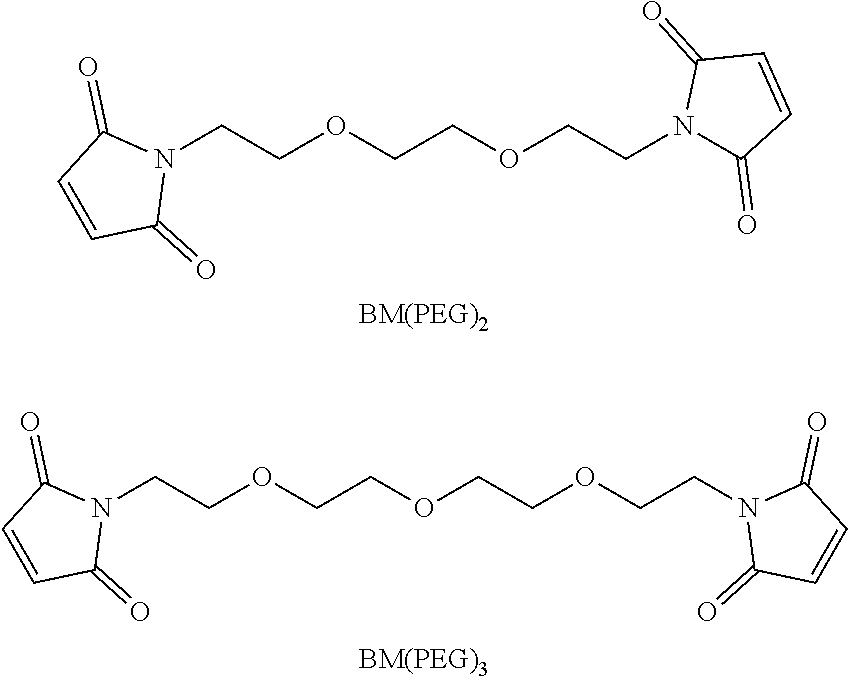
N1(CCOCCOCCOCCN2C(=O)C=CC2=O)C(=O)C=CC1=O.N1(CCOCCOCCN2C(=O)C=CC2=O)C(=O)C=CC1=O
